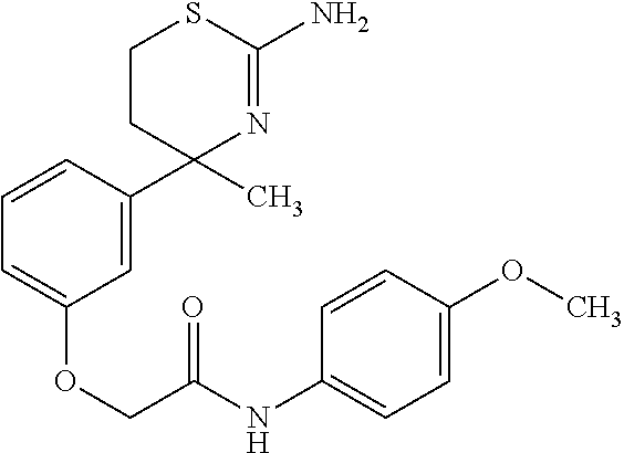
C1(C2=CC(OCC(NC3=CC=C(OC)C=C3)=O)=CC=C2)(C)N=C(N)SCC1
